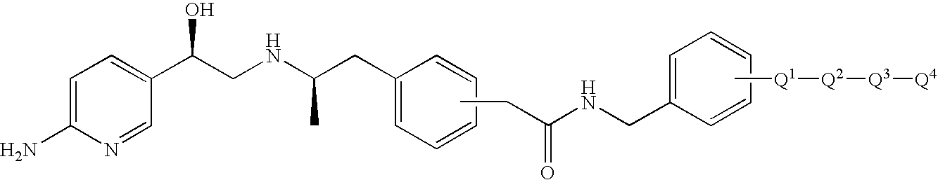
C1=C(N)N=CC(C(O)CNC(CC2=CC=CC=C2)C)=C1.CCC(NCC1=CC=CC=C1)=O.C[Q1][Q2][Q3][Q4]
